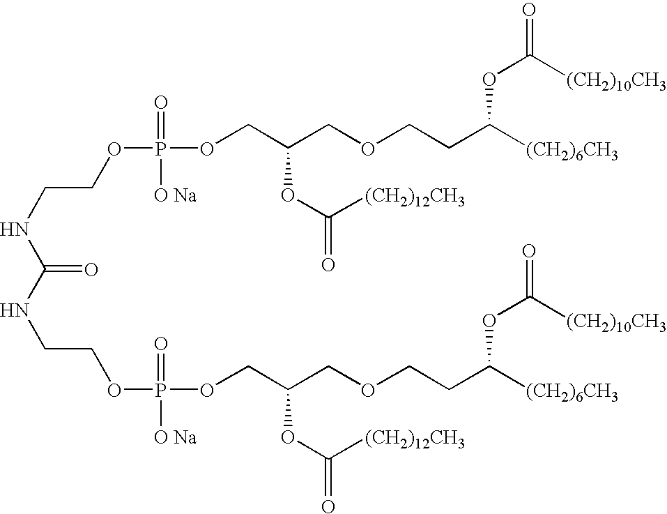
C(CNC(=O)NCCOP(OCC(COCCC([(CH2)6CH3])OC([(CH2)10CH3])=O)OC(=O)[(CH2)12CH3])(=O)[O Na])OP(OCC(COCCC([(CH2)6CH3])OC([(CH2)10CH3])=O)OC(=O)[(CH2)12CH3])(=O)[O Na]
